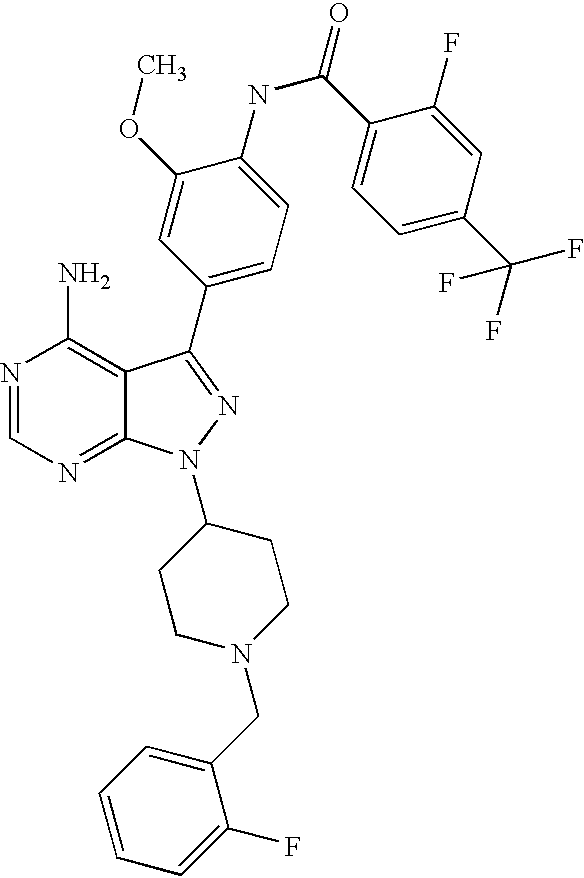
N1=CN=C2C(=C1N)C(C1=CC=C(NC(C3=CC=C(C(F)(F)F)C=C3F)=O)C(OC)=C1)=NN2C1CCN(CC2=CC=CC=C2F)CC1
